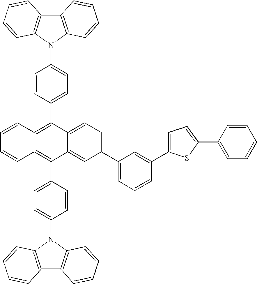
C12=CC=C(C3=CC=CC(C4=CC=C(C5=CC=CC=C5)S4)=C3)C=C1C(C1=CC=C(N3C4=C(C5=C3C=CC=C5)C=CC=C4)C=C1)=C1C(=C2C2=CC=C(N3C4=C(C5=C3C=CC=C5)C=CC=C4)C=C2)C=CC=C1
